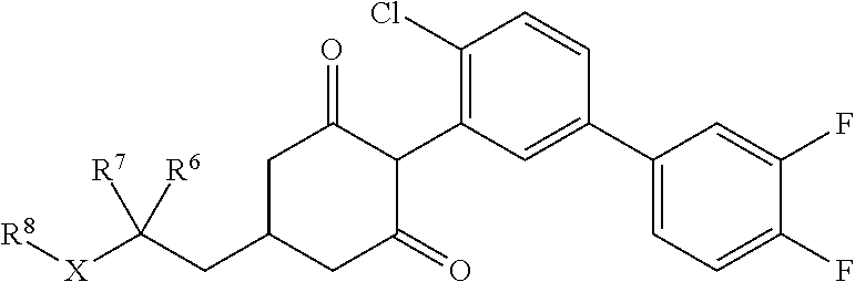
C1C(CC([X][R8])([R7])[R6])CC(=O)C(C2=C(Cl)C=CC(C3=CC=C(F)C(F)=C3)=C2)C1=O
